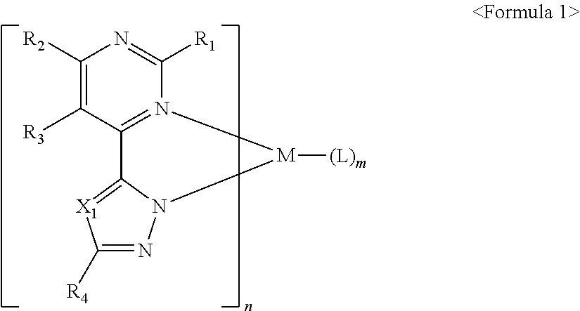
C1([R2])=C([R3])C2=N(C([R1])=N1)[M]([(L)m])N1N=C([R4])[X1]=C21
